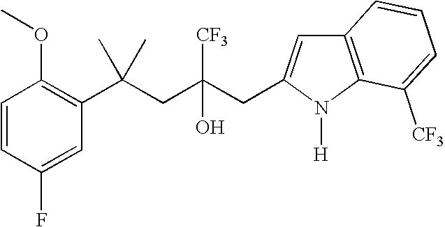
C1=CC(F)=CC(C(CC(CC2=CC3=C(N2[H])C([CF3])=CC=C3)([CF3])O)(C)C)=C1OC
